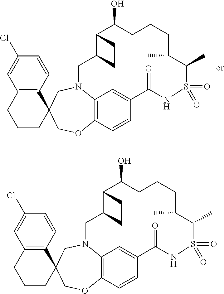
C1(Cl)=CC2=C(C=C1)C1(CCC2)COC2=C3N(C1)CC1C(C(O)CCCC(C)C(C)S(=O)(=O)NC(=O)C(=C3)C=C2)CC1.C1(Cl)=CC2=C(C=C1)C1(CCC2)COC2=C3N(C1)CC1C(C(O)CCCC(C)C(C)S(=O)(=O)NC(=O)C(=C3)C=C2)CC1
